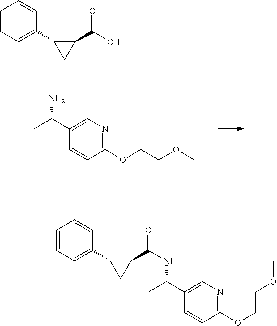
C1=CC=C(C2CC2C(O)=O)C=C1.C1(OCCOC)=NC=C(C(C)N)C=C1.C1=CC=C(C2CC2C(NC(C2=CN=C(OCCOC)C=C2)C)=O)C=C1
